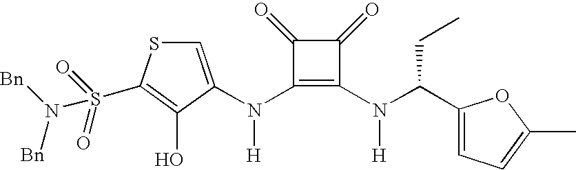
N(C1=C(N(C(C2=CC=C(C)O2)CC)[H])C(=O)C1=O)([H])C1=CSC(S(=O)(=O)N([Bn])[Bn])=C1O
